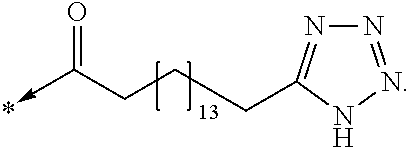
C(CCCC1=NN=NN1)(=O)->C
